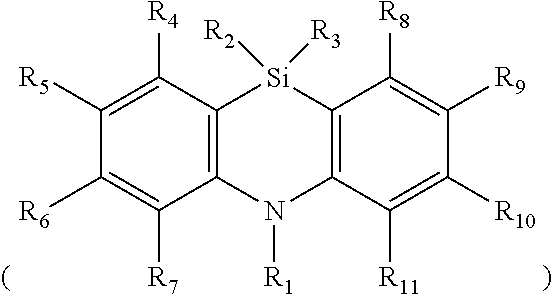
C12=C(C([R4])=C([R5])C([R6])=C1[R7])[Si]([R2])([R3])C1=C(N2[R1])C([R11])=C([R10])C([R9])=C1[R8]
